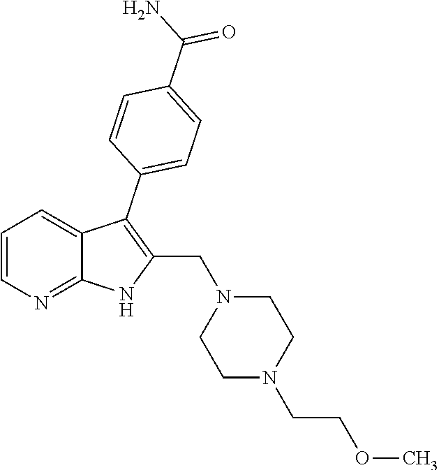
C1=CN=C2C(=C1)C(C1=CC=C(C(N)=O)C=C1)=C(CN1CCN(CCOC)CC1)N2
